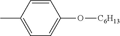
CC1=CC=C(O[C6H13])C=C1
